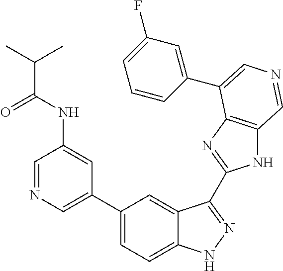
C1(C2=CN=CC(NC(C(C)C)=O)=C2)=CC=C2C(=C1)C(C1=NC3=C(N1)C=NC=C3C1=CC(F)=CC=C1)=NN2
